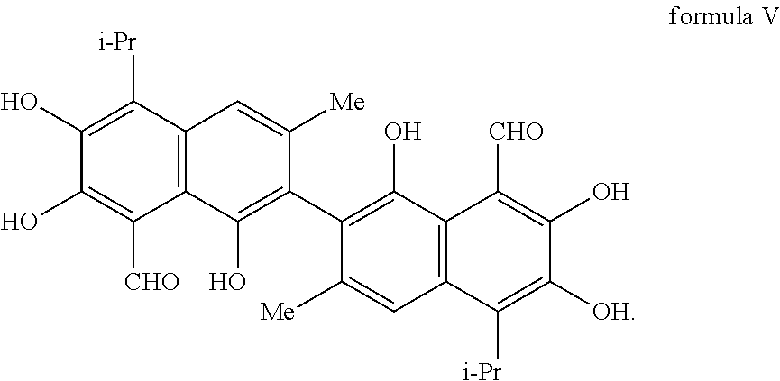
C12=C(C([i-Pr])=C(O)C(O)=C1[CHO])C=C([Me])C(C1=C(O)C3=C(C=C1[Me])C([i-Pr])=C([OH])C(O)=C3[CHO])=C2O
